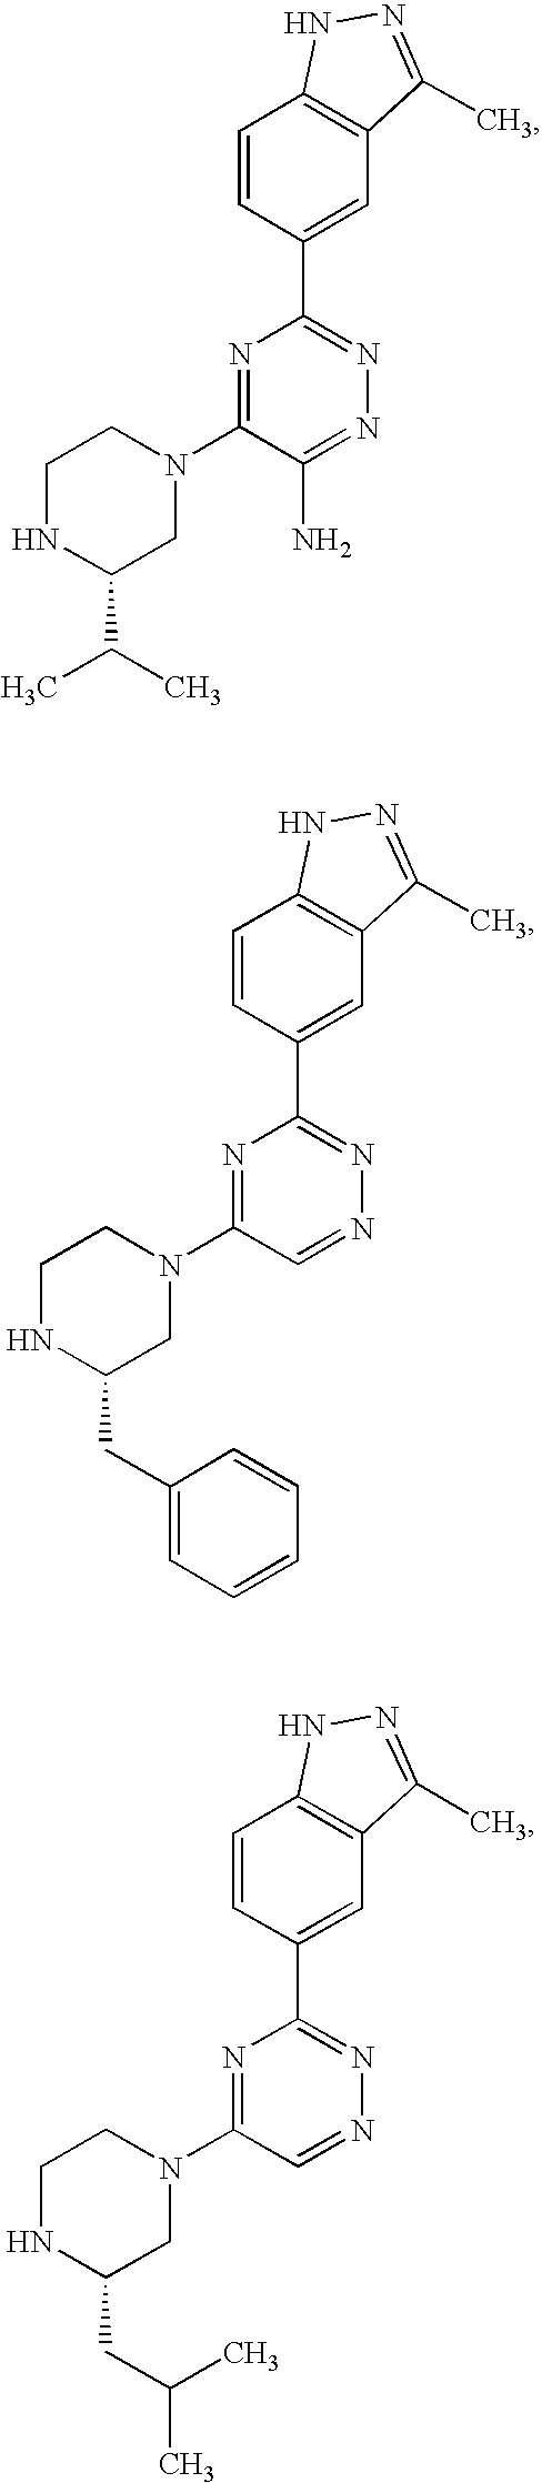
C1=CC(C2=NN=C(N)C(N3CCNC(C(C)C)C3)=N2)=CC2=C1NN=C2C.C1=CC(C2=NN=CC(N3CCNC(CC4=CC=CC=C4)C3)=N2)=CC2=C1NN=C2C.C1=CC(C2=NN=CC(N3CCNC(CC(C)C)C3)=N2)=CC2=C1NN=C2C
